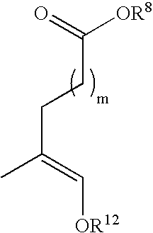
C(CCC(C)=C[OR12])(=O)[OR8]
